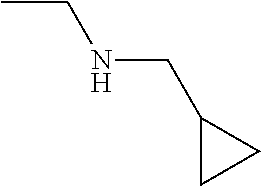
CCNCC1CC1
